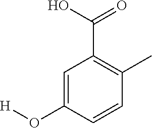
C1=C(O[H])C=CC(C)=C1C(O)=O
